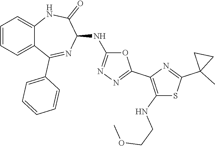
C1=CC=C2C(=C1)NC(=O)C(NC1=NN=C(C3=C(NCCOC)SC(C4(C)CC4)=N3)O1)N=C2C1=CC=CC=C1
